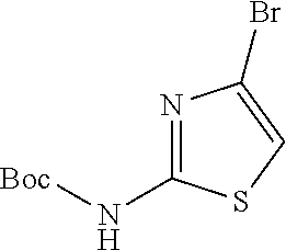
N1=C(N[Boc])SC=C1Br
